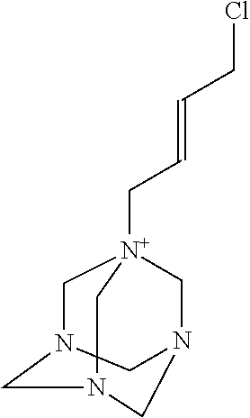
C1N2CN(C[N+]1(C)CC=CCCl)CNC2
